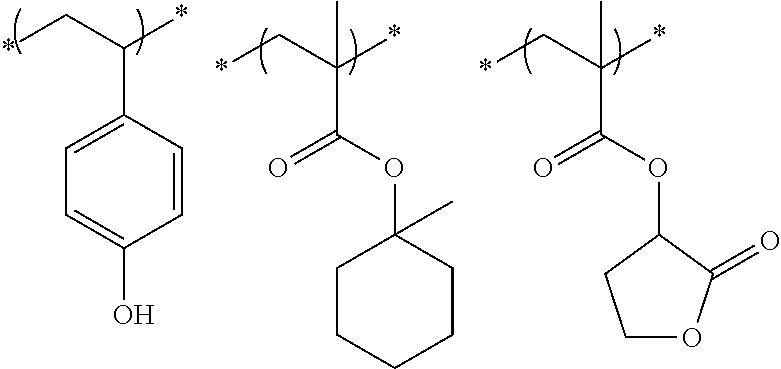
C1=CC(C(C*)*)=CC=C1O.O(C(=O)C(C*)(*)C)C1C(=O)OCC1.O(C(=O)C(C*)(*)C)C1(C)CCCCC1
